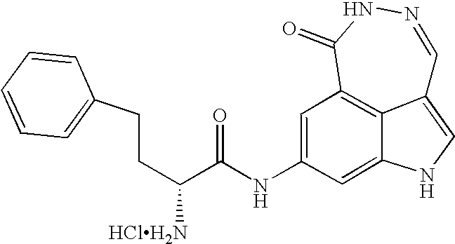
C1(=O)C2=C3C(=CNC3=CC(NC(=O)C([HClH2N])CCC3=CC=CC=C3)=C2)C=NN1
